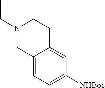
N1(CC)CC2=CC=C([NHBoc])C=C2CC1
